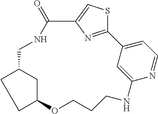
C12=NC(=CS1)C(=O)NCC1CC(OCCCNC3=CC2=CC=N3)CC1
